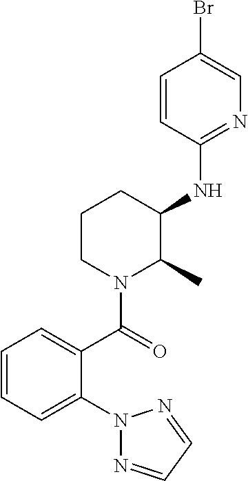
C1=CC(NC2C(C)N(C(=O)C3=CC=CC=C3N3N=CC=N3)CCC2)=NC=C1Br
